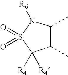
C1(C)C(C)C([R4])([R4])S(=O)(=O)N1[R6]
